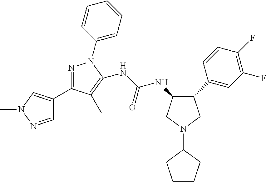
C1(C2=CN(C)N=C2)=NN(C2=CC=CC=C2)C(NC(NC2C(C3=CC(F)=C(F)C=C3)CN(C3CCCC3)C2)=O)=C1C
